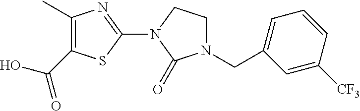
C1(C)=C(C(O)=O)SC(N2C(=O)N(CC3=CC=CC([CF3])=C3)CC2)=N1
